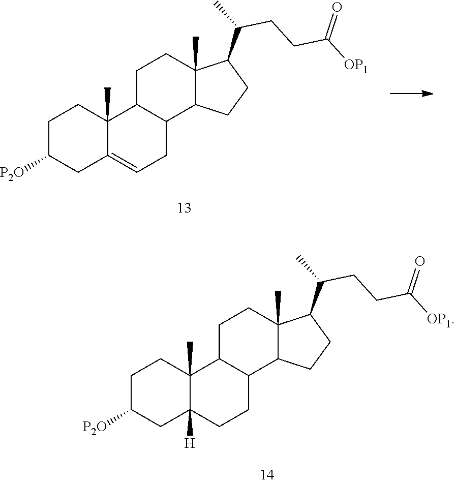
C1C([P2O])CC2([H])C(C)(C1)C1C(CC2)C2C(C)(CC1)C(C(CCC([OP1])=O)C)CC2.C1C([P2O])CC2=CCC3C(C2(C)C1)CCC1(C)C3CCC1C(CCC([OP1])=O)C
